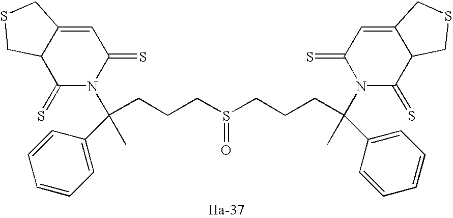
S(=O)(CCCC(C)(N1C(=S)C=C2C(C1=S)CSC2)C1=CC=CC=C1)CCCC(N1C(=S)C2C(=CC1=S)CSC2)(C)C1=CC=CC=C1
